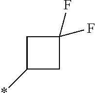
C1(*)CC(F)(F)C1
